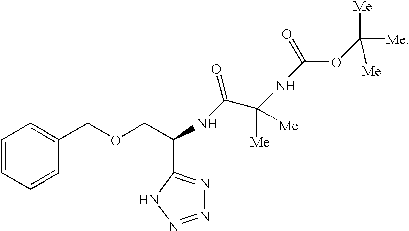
C1=CC=CC(COCC(NC(=O)C(NC(=O)OC([Me])([Me])[Me])([Me])[Me])C2=NN=NN2)=C1
